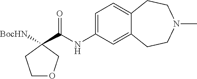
C1OCC([BocHN])(C(NC2=CC=C3C(=C2)CCN(C)CC3)=O)C1
